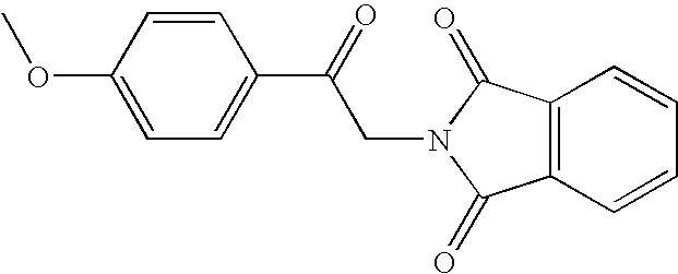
C1=CC(OC)=CC=C1C(CN1C(=O)C2=C(C1=O)C=CC=C2)=O
